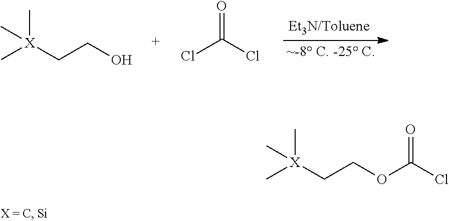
C[X](CCO)(C)C.ClC(Cl)=O.[X](CCOC(=O)Cl)(C)(C)C
